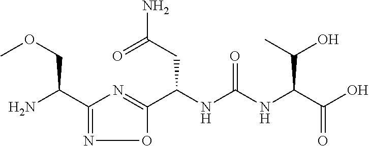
C1(C(N)COC)=NOC(C(NC(NC(C(O)=O)C(O)C)=O)CC(=O)N)=N1
